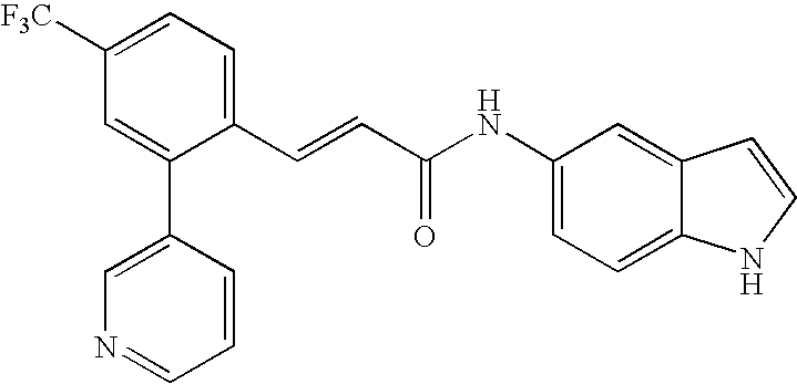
C1=C([F3C])C=C(C2=CN=CC=C2)C(C=CC(NC2=CC=C3C(=C2)C=CN3)=O)=C1
